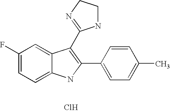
C1=C2C(=CC=C1F)NC(C1=CC=C(C)C=C1)=C2C1=NCCN1.Cl
